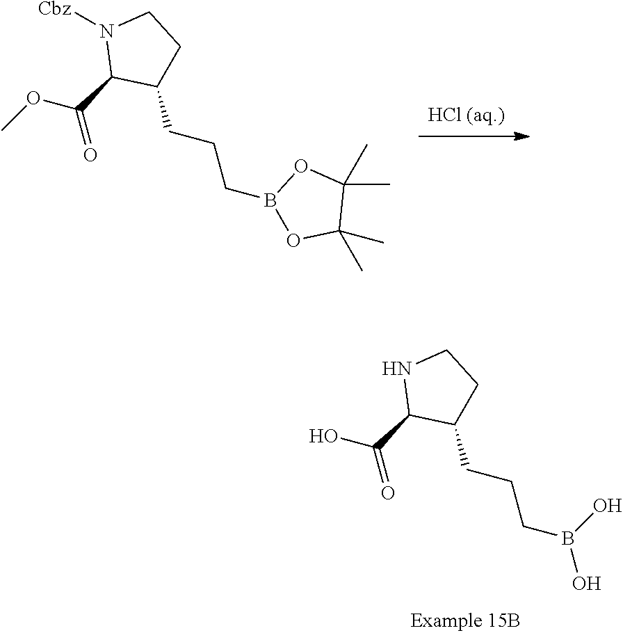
N1C(C(=O)O)C(CCCB(O)O)CC1.[Cbz]N1C(C(=O)OC)C(CCCB2OC(C)(C)C(C)(C)O2)CC1
